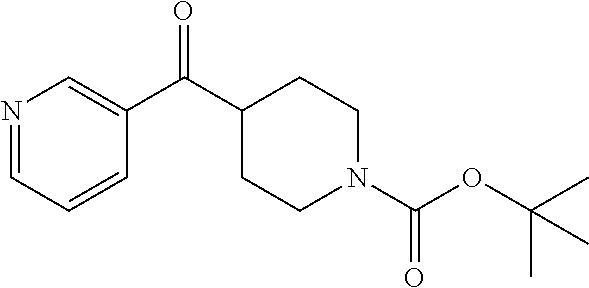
N1=CC=CC(C(C2CCN(C(OC(C)(C)C)=O)CC2)=O)=C1
